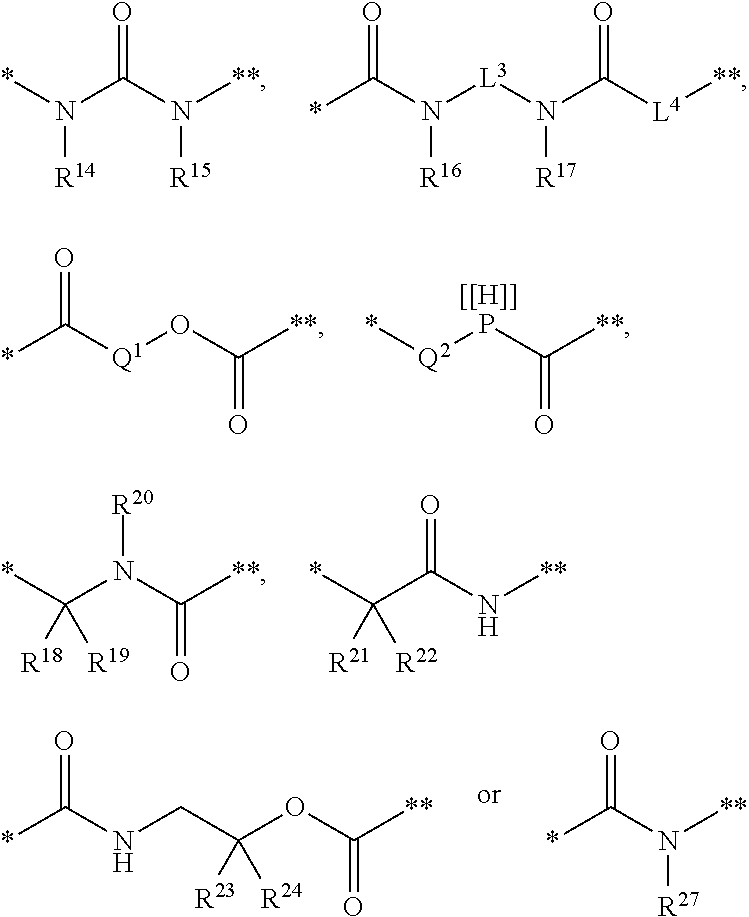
*[Q2]PC([**])=O.[[[H]]].C([Q1]OC([**])=O)(=O)*.*C(N(C([**])=O)[R20])([R18])[R19].*C(C(N[**])=O)([R21])[R22].C(C(OC([**])=O)([R23])[R24])NC(=O)*.[**]N(C(=O)*)[R27].*N(C(N([**])[R15])=O)[R14].*C(N([L3]N(C([L4][**])=O)[R17])[R16])=O
